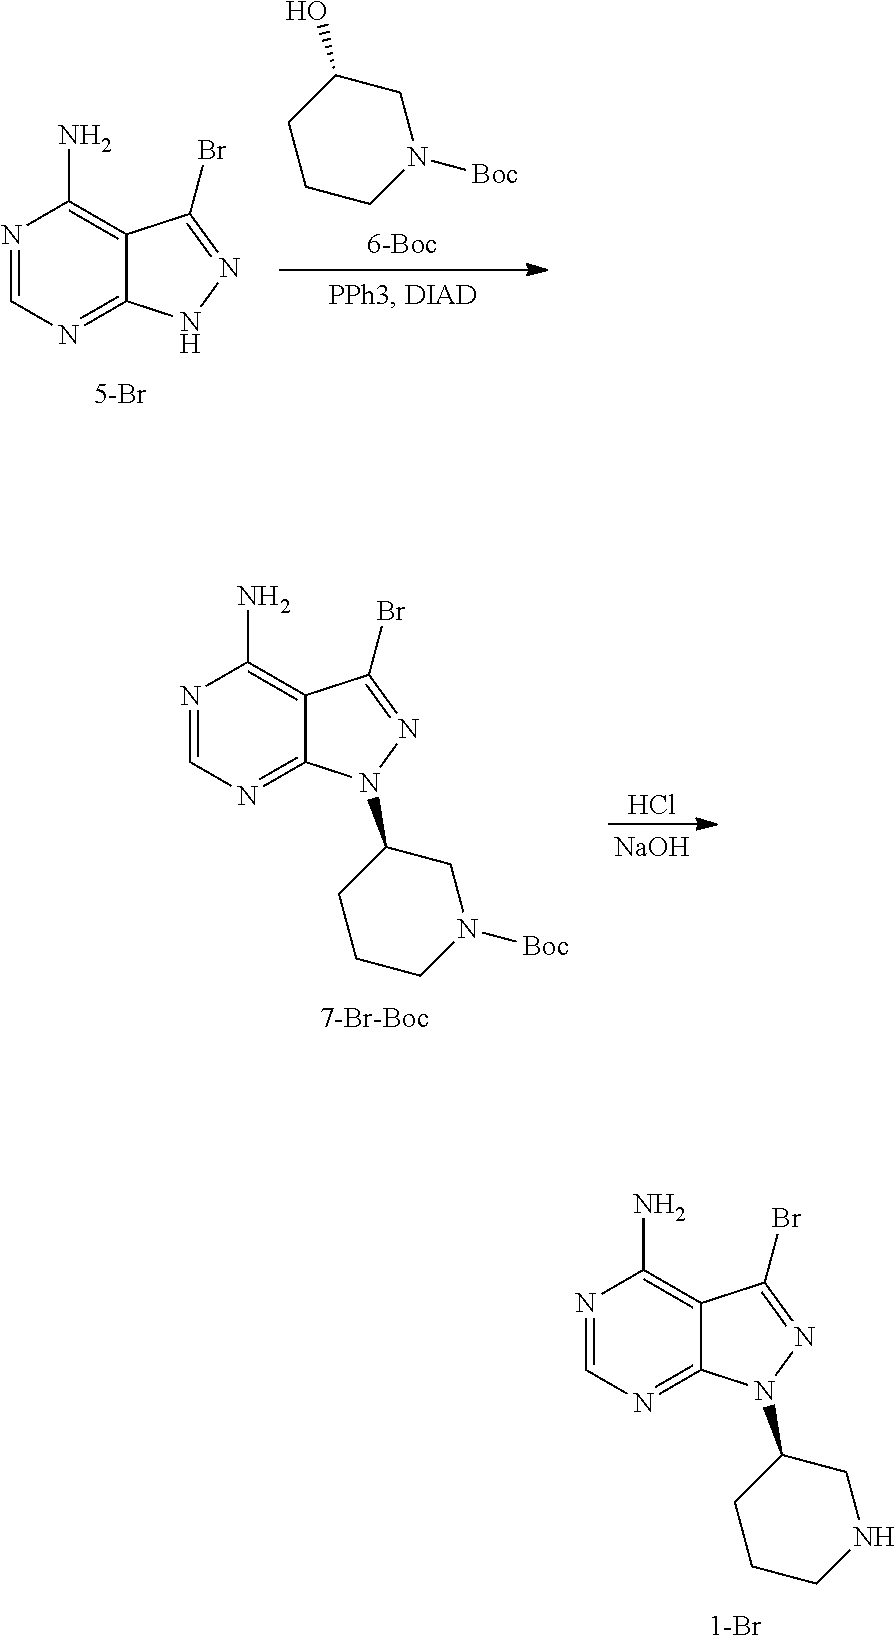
C1CCN([Boc])CC1O.N1=CN=C2C(=C1N)C(Br)=NN2.N1=CN=C2C(=C1N)C(Br)=NN2C1CCCNC1.Cl.N1=CN=C2C(=C1N)C(Br)=NN2C1CCCN([Boc])C1.[NaOH]
